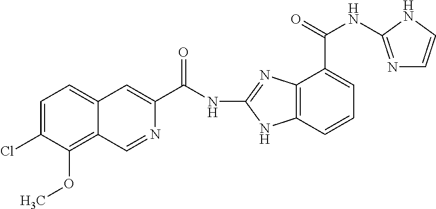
C1=C(Cl)C(OC)=C2C(=C1)C=C(C(NC1=NC3=C(N1)C=CC=C3C(NC1=NC=CN1)=O)=O)N=C2
